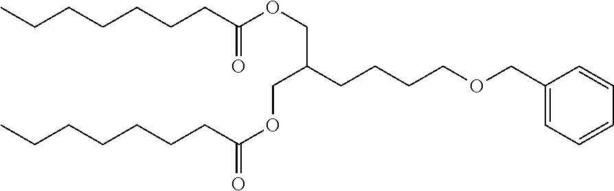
C(C(=O)OCC(COC(CCCCCCC)=O)CCCCOCC1=CC=CC=C1)CCCCCC
